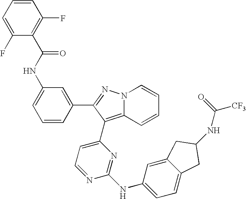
C12=C(C3=CC=NC(NC4=CC=C5C(=C4)CC(NC([CF3])=O)C5)=N3)C(C3=CC(NC(C4=C(F)C=CC=C4F)=O)=CC=C3)=NN1C=CC=C2
